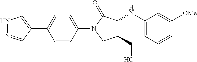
N1N=CC(C2=CC=C(N3CC(CO)C(NC4=CC=CC([OMe])=C4)C3=O)C=C2)=C1
